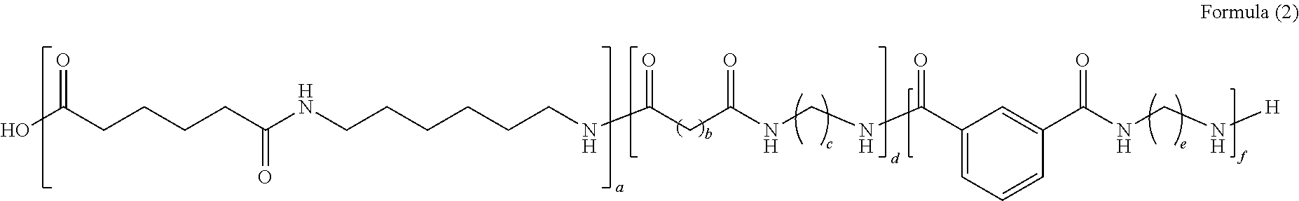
OC(CCCCC(NCCCCCCNC(CC(NCNC(C1=CC=CC(C(NCN[H])=O)=C1)=O)=O)=O)=O)=O
